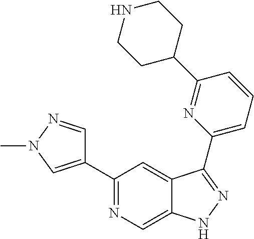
C1(C2=CN(C)N=C2)=NC=C2C(=C1)C(C1=CC=CC(C3CCNCC3)=N1)=NN2
